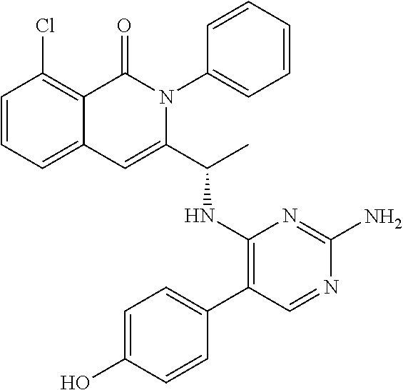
C1=CC=C2C(=C1Cl)C(=O)N(C1=CC=CC=C1)C(C(C)NC1=C(C3=CC=C(O)C=C3)C=NC(N)=N1)=C2
